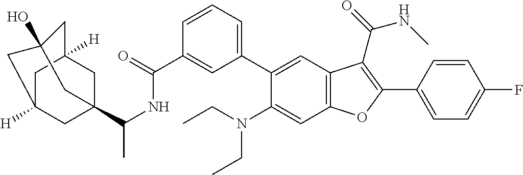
C1(C(=O)NC(C)C23CC4([H])CC([H])(C2)CC(O)(C4)C3)=CC(C2=CC3=C(C=C2N(CC)CC)OC(C2=CC=C(F)C=C2)=C3C(=O)NC)=CC=C1
